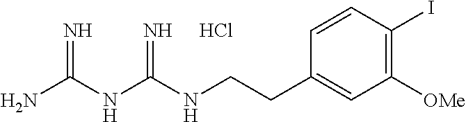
C1=CC(CCNC(NC(N)=N)=N)=CC([OMe])=C1I.Cl
